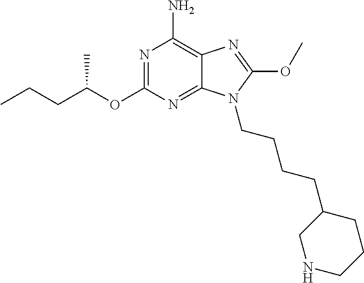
N1=C(OC(CCC)C)N=C2C(=C1N)N=C(OC)N2CCCCC1CNCCC1
